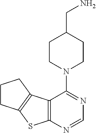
C12=C(N=CN=C1N1CCC(CN)CC1)SC1=C2CCC1
